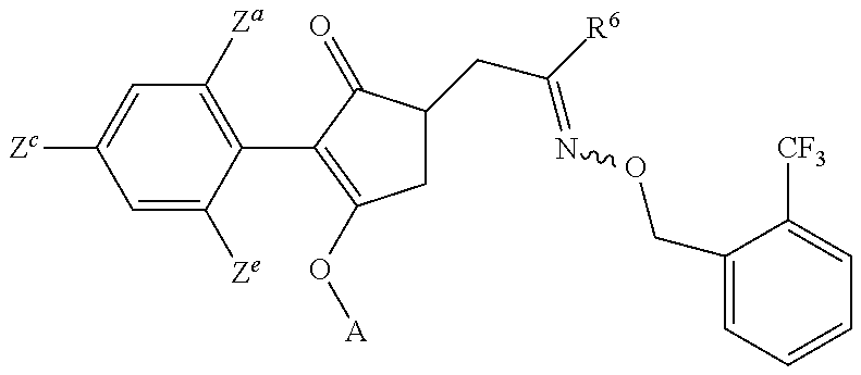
C1=C([Ze])C(C2=C(O[A])CC(CC(=NOCC3=CC=CC=C3[CF3])[R6])C2=O)=C([Za])C=C1[Zc]
